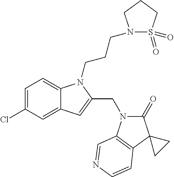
C1=C(Cl)C=C2C(=C1)N(CCCN1S(=O)(=O)CCC1)C(CN1C(=O)C3(C4=C1C=NC=C4)CC3)=C2
